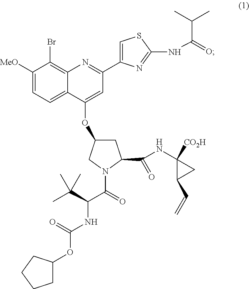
C1([MeO])=CC=C2C(=C1Br)N=C(C1=CSC(NC(=O)C(C)C)=N1)C=C2OC1CC(C(=O)NC2([CO2H])C(C=C)C2)N(C(C(NC(=O)OC2CCCC2)C(C)(C)C)=O)C1
